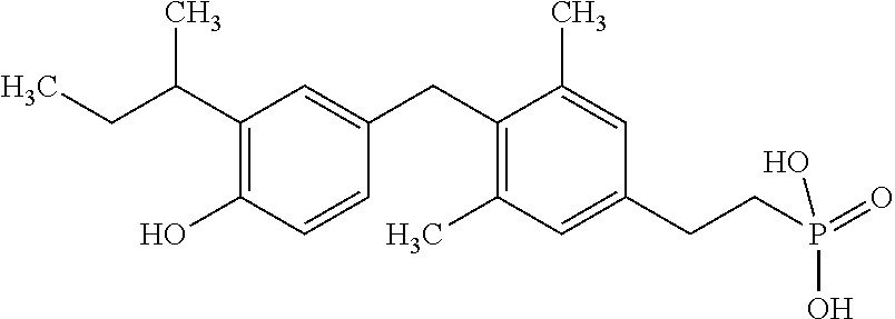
C1=C(CC2=C(C)C=C(CCP(O)(=O)O)C=C2C)C=CC(O)=C1C(CC)C
